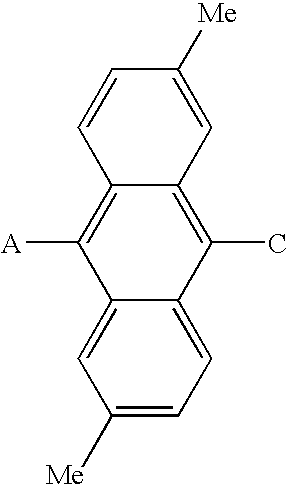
C1([Me])=CC=C2C(=C1)C([A])=C1C(=C2C)C=C([Me])C=C1
